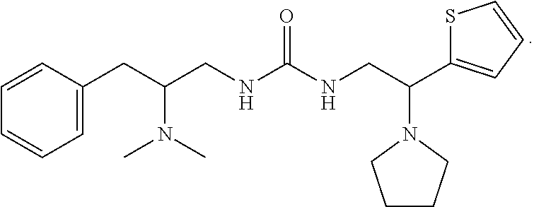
C1=CC(CC(CNC(NCC(C2=CC=CS2)N2CCCC2)=O)N(C)C)=CC=C1
